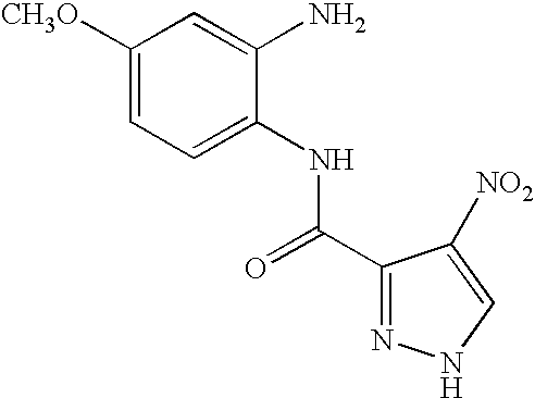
C1=C(NC(C2=NNC=C2[NO2])=O)C(N)=CC([CH3O])=C1
